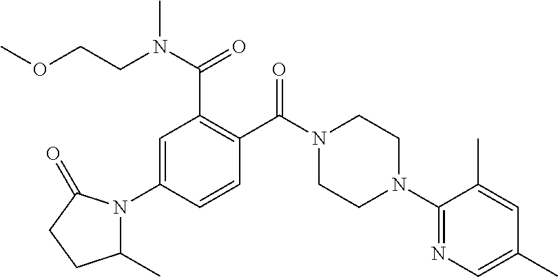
C1=C(N2C(C)CCC2=O)C=CC(C(N2CCN(C3=NC=C(C)C=C3C)CC2)=O)=C1C(N(C)CCOC)=O
